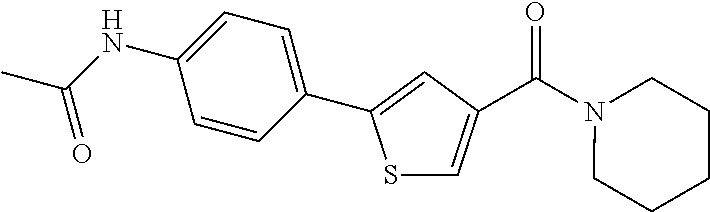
S1C=C(C(N2CCCCC2)=O)C=C1C1=CC=C(NC(C)=O)C=C1
